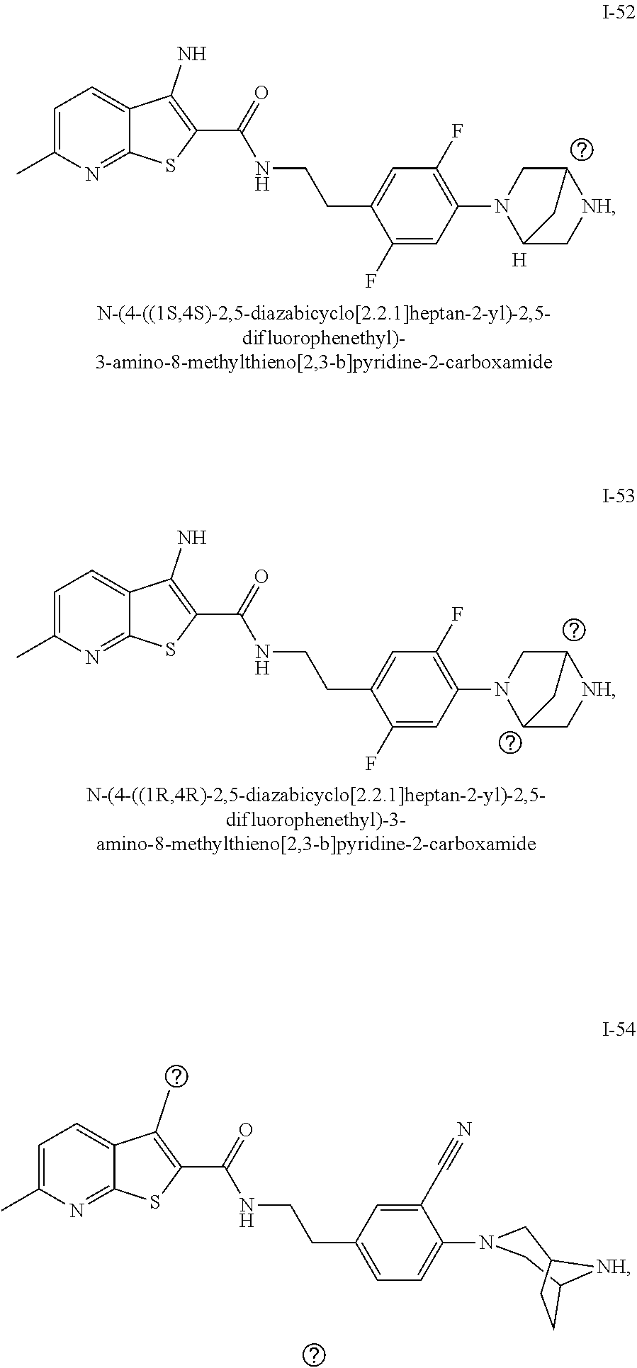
C1=C(C)N=C2C(=C1)C(N)=C(C(=O)NCCC1=CC(F)=C(N3C4C[NH]C(C3)C4)C=C1F)S2.[H].C1=C(C)N=C2C(=C1)C(N)=C(C(=O)NCCC1=CC(F)=C(N3C4C[NH]C(C3)C4)C=C1F)S2.C1=C(C)N=C2C(=C1)C(C)=C(C(=O)NCCC1=CC=C(N3CC4[NH]C(C3)CC4)C(C#N)=C1)S2
